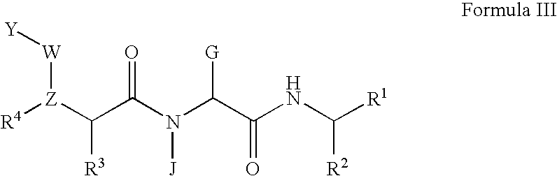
[R4][Z](C(C(N(C(C(NC([R1])[R2])=O)[G])[J])=O)[R3])[W][Y]
